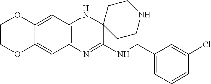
C12=C(N=C(NCC3=CC=CC(Cl)=C3)C3(N1)CCNCC3)C=C1C(=C2)OCCO1
